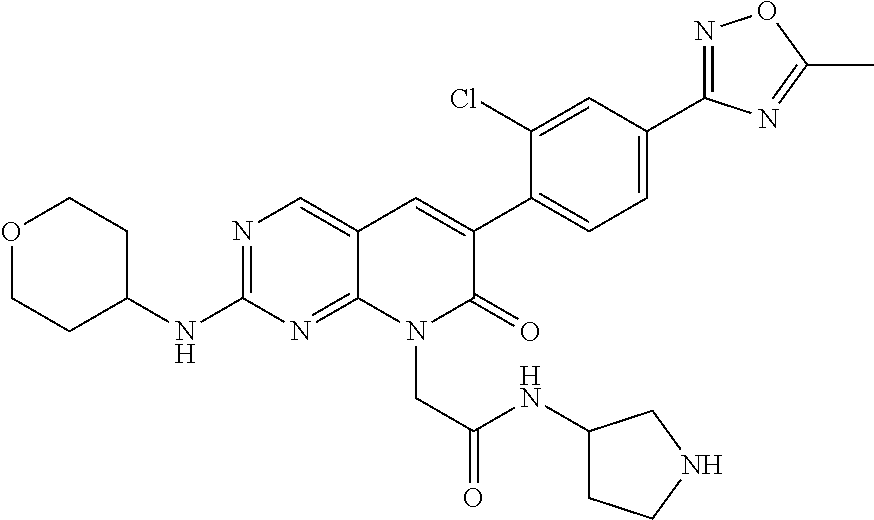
N1=C(C2=CC=C(C3=CC4=CN=C(NC5CCOCC5)N=C4N(CC(=O)NC4CCNC4)C3=O)C(Cl)=C2)N=C(C)O1
